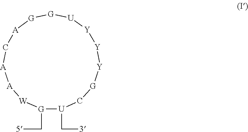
C1[G][Y][Y][Y][U][G][G][A]C[A][A][W][G](C[5])[U]1C[3]
